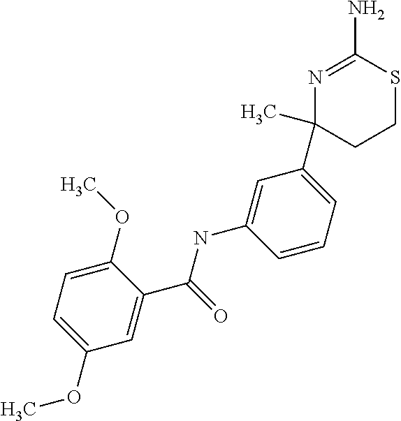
C1(OC)=CC=C(OC)C(C(=O)NC2=CC(C3(C)CCSC(N)=N3)=CC=C2)=C1
